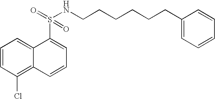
C1=CC(Cl)=C2C(=C1)C(S(=O)(NCCCCCCC1=CC=CC=C1)=O)=CC=C2
